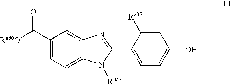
C1(C([Ra36O])=O)=CC=C2C(=C1)N=C(C1=CC=C(O)C=C1[Ra38])N2[Ra37]
